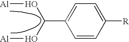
C1=CC([R])=CC=C1C(O[Al])O[Al]
